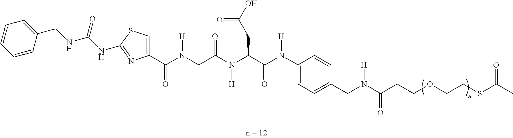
C1=CC(CNC(NC2=NC(C(N(CC(N(C(C(N(C3=CC=C(CN(C(CCOCCSC(C)=O)=O)[H])C=C3)[H])=O)CC(O)=O)[H])=O)[H])=O)=CS2)=O)=CC=C1
